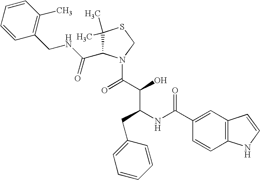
C1(C)(C)C(C(NCC2=C(C)C=CC=C2)=O)N(C(=O)C(C(NC(=O)C2=CC3=C(C=C2)NC=C3)CC2=CC=CC=C2)O)CS1
